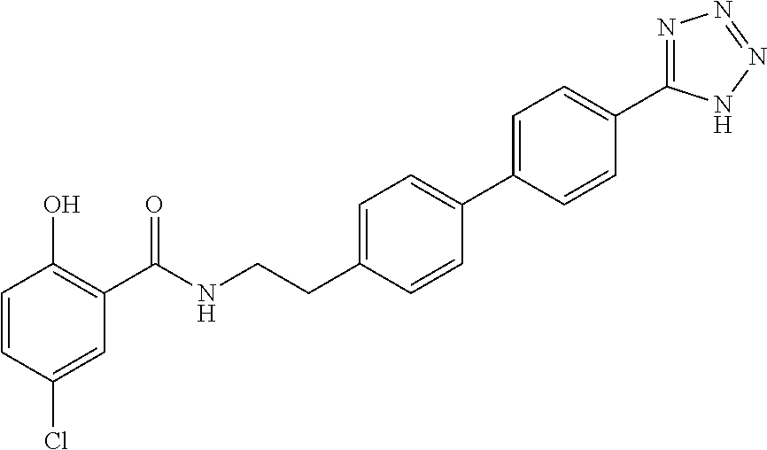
C1=CC(Cl)=CC(C(NCCC2=CC=C(C3=CC=C(C4=NN=NN4)C=C3)C=C2)=O)=C1O
